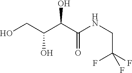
C(O)(C(NCC(F)(F)F)=O)C(CO)O
